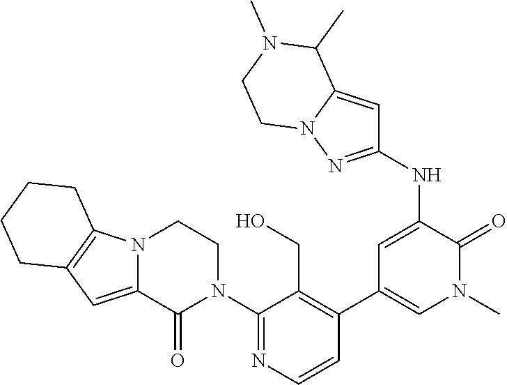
C12=C(N3C(=C1)C(=O)N(C1=NC=CC(C4=CN(C)C(=O)C(NC5=NN6C(=C5)C(C)N(C)CC6)=C4)=C1CO)CC3)CCCC2
